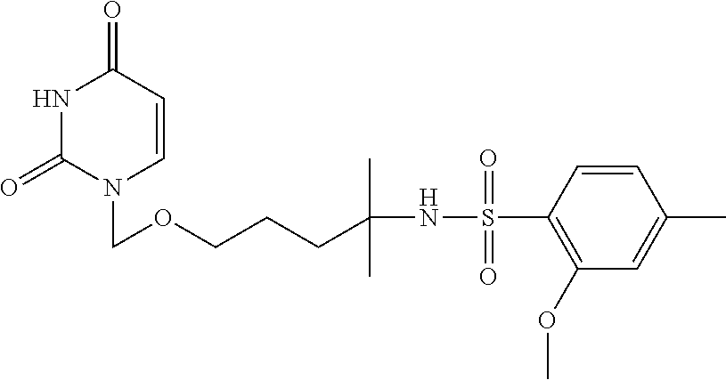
N1C(=O)N(COCCCC(NS(C2=C(OC)C=C(C)C=C2)(=O)=O)(C)C)C=CC1=O
